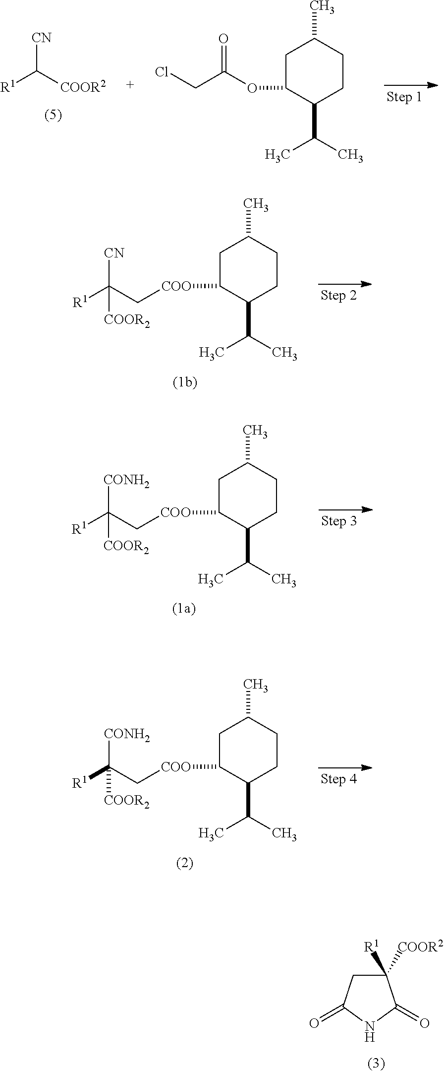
C1([COOR2])([R1])CC(=O)NC1=O.[CN]C([R1])(C[COO]C1CC(C)CCC1C(C)C)[COOR2].[CONH2]C([R1])(C[COO]C1CC(C)CCC1C(C)C)[COOR2].[CONH2]C([R1])(C[COO]C1CC(C)CCC1C(C)C)[COOR2].[CN]C([R1])[COOR2].ClCC(=O)OC1C(C(C)C)CCC(C)C1
